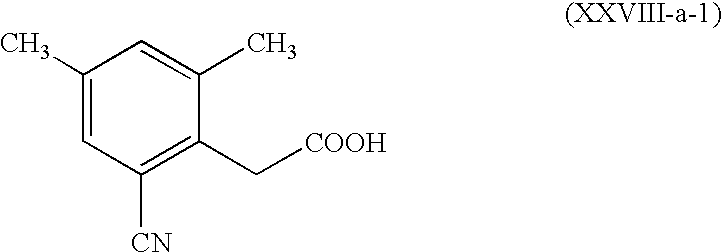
C1(C)=CC([CN])=C(C[COOH])C(C)=C1
